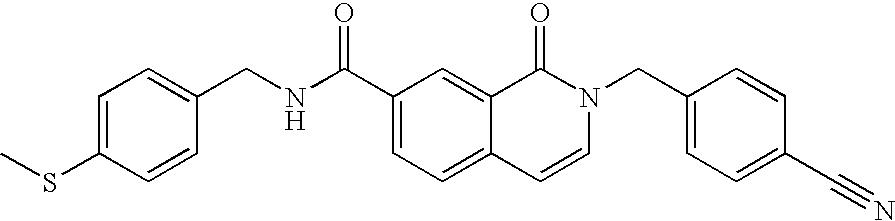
C1=C(SC)C=CC(CNC(C2=CC=C3C(=C2)C(=O)N(CC2=CC=C(C#N)C=C2)C=C3)=O)=C1
